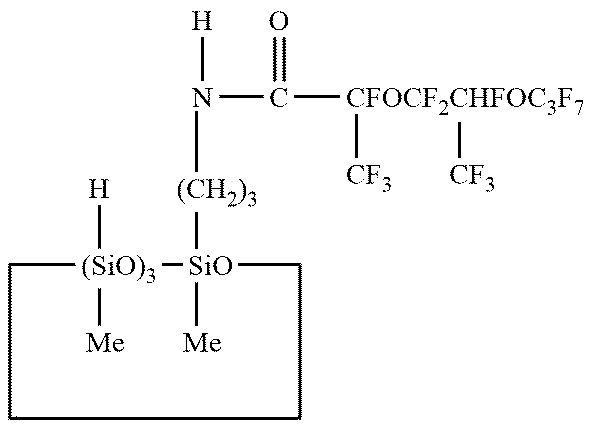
[(CH2)3]([SiO]1([Me])[(SiO)3]([H])([Me])CCCC1)C.N([H])C([CFOCF2CHFOC3F7]([CF3])[CF3])=O
